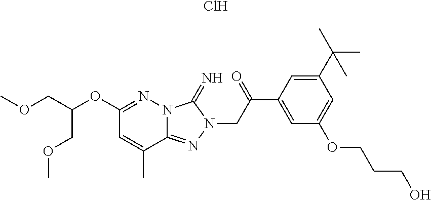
C1(OC(COC)COC)=NN2C(=NN(CC(C3=CC(OCCCO)=CC(C(C)(C)C)=C3)=O)C2=N)C(C)=C1.Cl
